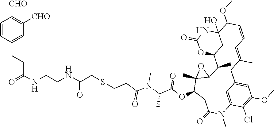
C1=CC(CCC(NCCNC(CSCCC(N(C(C)C(OC2C3(C)C(C(C)C4CC(O)(C(OC)C=CC=C(C)CC5=CC(OC)=C(Cl)C(=C5)N(C)C(=O)C2)NC(=O)O4)O3)=O)C)=O)=O)=O)=CC([CHO])=C1[CHO]
